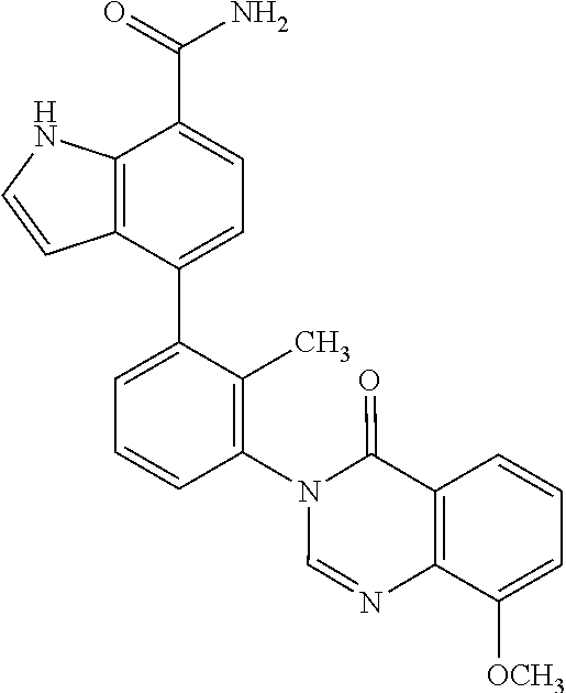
C12=C(C(C3=CC=CC(N4C=NC5=C(C4=O)C=CC=C5[OCH3])=C3C)=CC=C1C(=O)N)C=CN2
